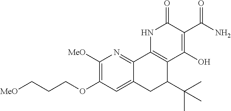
C12=CC(OCCC[MeO])=C([MeO])N=C1C1=C(C(C(C)(C)C)C2)C(O)=C(C(N)=O)C(=O)N1
